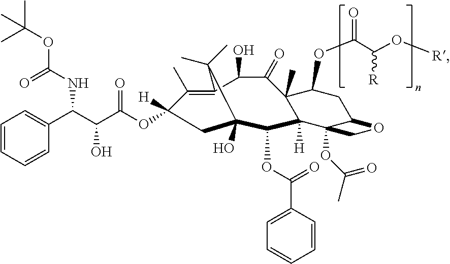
C(C(C1=CC=CC=C1)NC(=O)OC(C)(C)C)(C(=O)OC1([H])C(C)=C2C(O)C(=O)C3(C)C(OC(C(O[R])[R])=O)CC4C(OC(C)=O)(C3([H])C(OC(=O)C3=CC=CC=C3)C(O)(C1)C2(C)C)CO4)O
